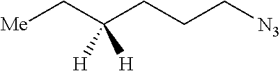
C(C(CCC[N3])([H])[H])[Me]
